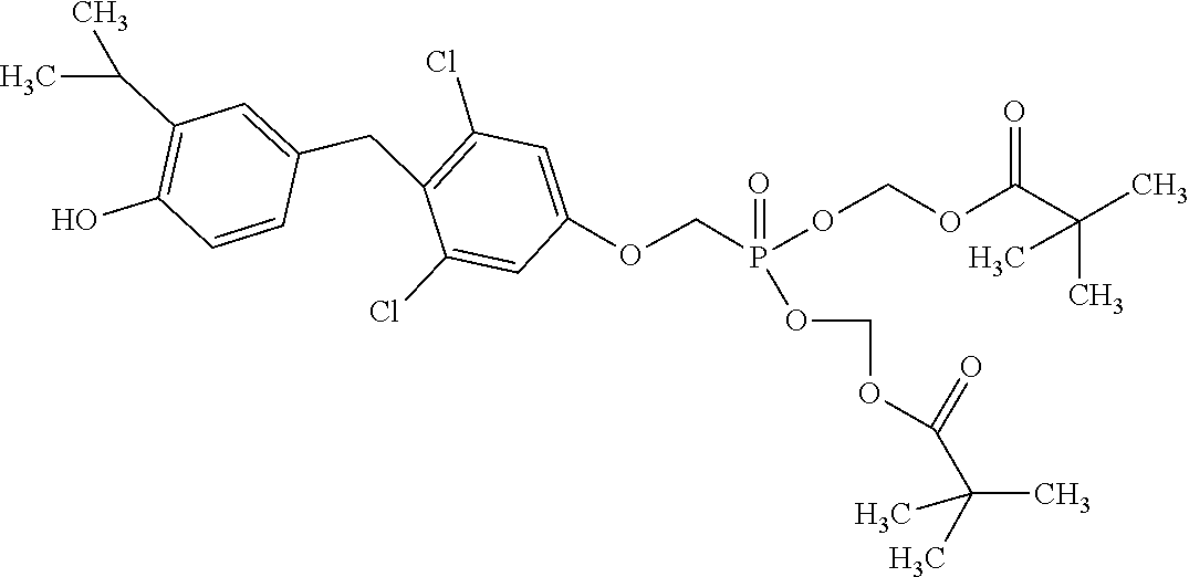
C(C(C)(C)C)(OCOP(OCOC(C(C)(C)C)=O)(COC1=CC(Cl)=C(CC2=CC(C(C)C)=C(O)C=C2)C(Cl)=C1)=O)=O
